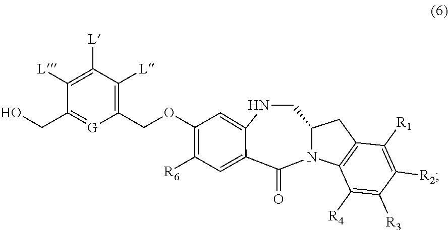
N1CC2N(C(=O)C3=CC([R6])=C(OCC4=C([L])C([L])=C([L])C(CO)=[G]4)C=C13)C1=C(C2)C([R1])=C([R2])C([R3])=C1[R4]
